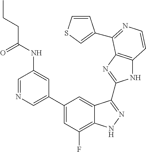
C1=C(C2=CC(F)=C3C(=C2)C(C2=NC4=C(N2)C=CN=C4C2=CSC=C2)=NN3)C=C(NC(CCC)=O)C=N1
